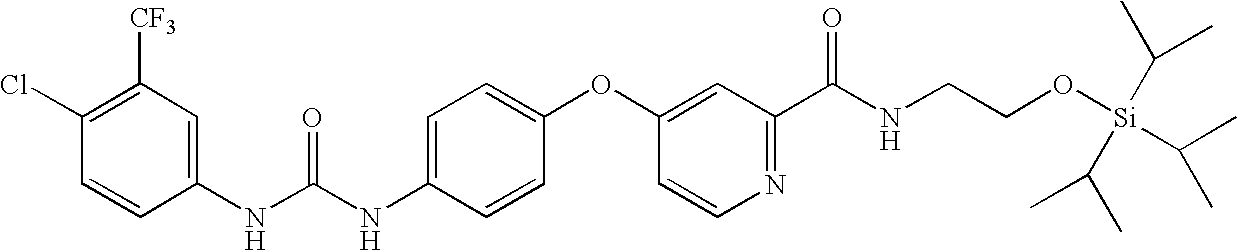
C1(Cl)=C([CF3])C=C(NC(NC2=CC=C(OC3=CC(C(NCCO[Si](C(C)C)(C(C)C)C(C)C)=O)=NC=C3)C=C2)=O)C=C1
